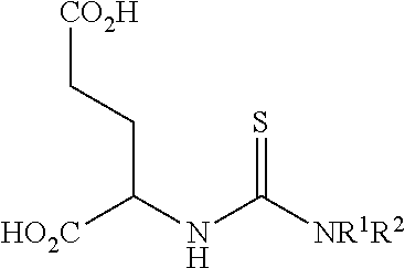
[HO2C]C(NC([NR1R2])=S)CC[CO2H]
